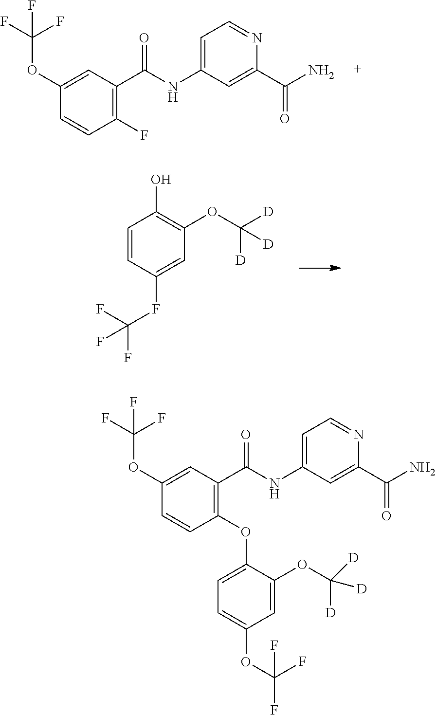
C1(F)=C(C(NC2=CC=NC(C(N)=O)=C2)=O)C=C(OC(F)(F)F)C=C1.C1=CC(FC(F)(F)F)=CC(OC([D])([D])[D])=C1O.C1(OC2=CC=C(OC(F)(F)F)C=C2OC([D])([D])[D])=C(C(NC2=CC=NC(C(N)=O)=C2)=O)C=C(OC(F)(F)F)C=C1
